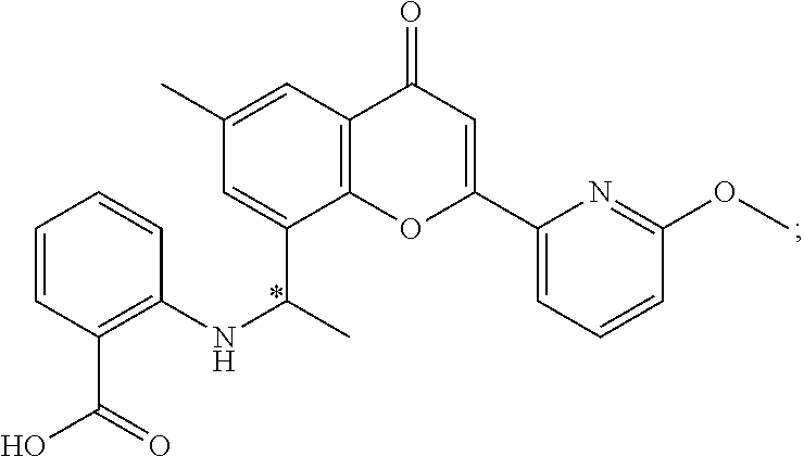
C1=CC(C(=O)O)=C(NC(C)C2=CC(C)=CC3=C2OC(C2=CC=CC(OC)=N2)=CC3=O)C=C1
